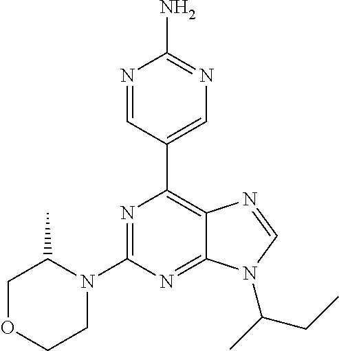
N1=CC(C2=C3C(=NC(N4C(C)COCC4)=N2)N(C(C)CC)C=N3)=CN=C1N
